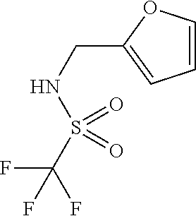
C1=COC(CNS(C(F)(F)F)(=O)=O)=C1
